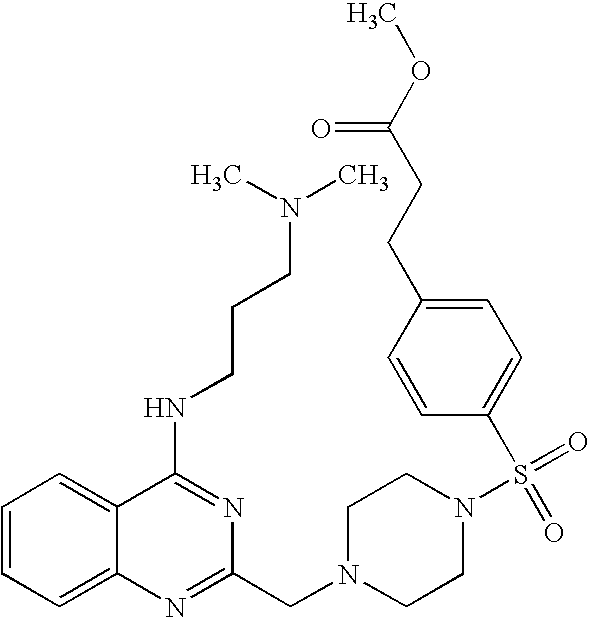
C1=CC=C2C(=C1)C(NCCCN(C)C)=NC(CN1CCN(S(=O)(C3=CC=C(CCC(OC)=O)C=C3)=O)CC1)=N2
